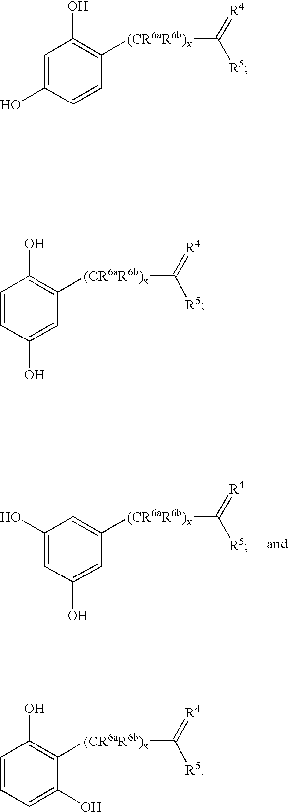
C1(O)=CC(O)=CC([(CR6aR6b)x]C(=[R4])[R5])=C1.C1=C(O)C=CC([(CR6aR6b)x]C(=[R4])[R5])=C1O.C1=CC(O)=CC([(CR6aR6b)x]C(=[R4])[R5])=C1O.C1=CC=C(O)C([(CR6aR6b)x]C(=[R4])[R5])=C1O
